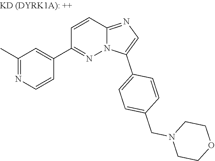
C1(C)=NC=CC(C2=NN3C(=NC=C3C3=CC=C(CN4CCOCC4)C=C3)C=C2)=C1
